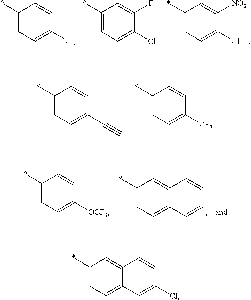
C1(*)=CC=C(Cl)C=C1.C1(*)=CC=C(Cl)C(F)=C1.C1(*)=CC=C(Cl)C([NO2])=C1.C1(*)=CC=C(C#C)C=C1.C1(*)=CC=C([CF3])C=C1.C1(*)=CC=C([OCF3])C=C1.C1(*)=CC=C2C(=C1)C=CC=C2.C1(*)=CC=C2C(=C1)C=CC(Cl)=C2
